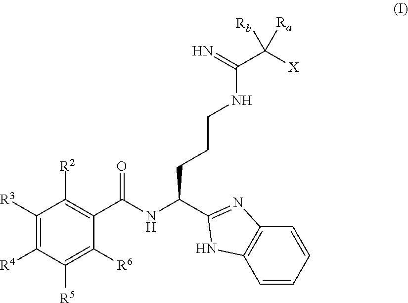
C1([R2])=C(C(=O)NC(C2=NC3=C(N2)C=CC=C3)CCCNC(=N)C([X])([Rb])[Ra])C([R6])=C([R5])C([R4])=C1[R3]
